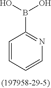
C1=CC=CN=C1B(O)O
